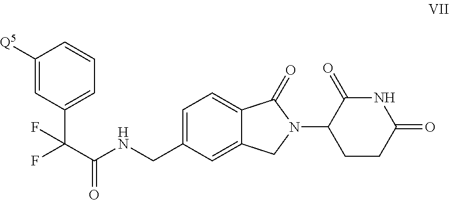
C1([Q5])=CC(C(C(NCC2=CC=C3C(=C2)CN(C2CCC(=O)NC2=O)C3=O)=O)(F)F)=CC=C1
